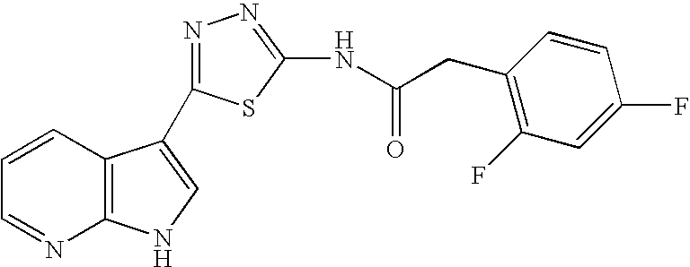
C1=CC2=C(N=C1)NC=C2C1=NN=C(NC(CC2=C(F)C=C(F)C=C2)=O)S1
